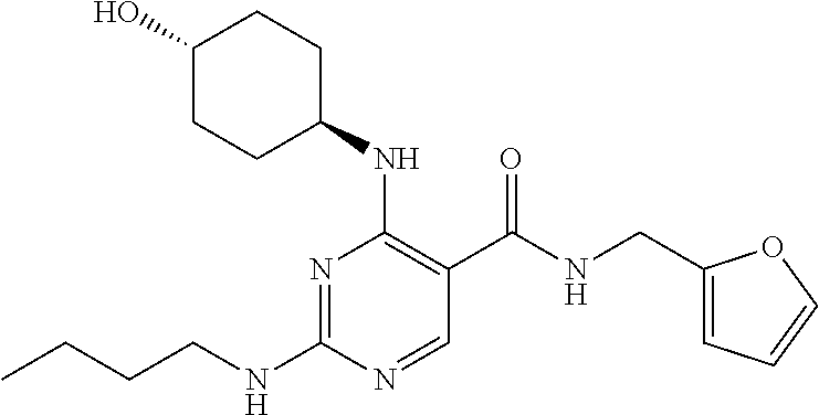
CCCCNC1=NC(NC2CCC(O)CC2)=C(C(NCC2=CC=CO2)=O)C=N1
